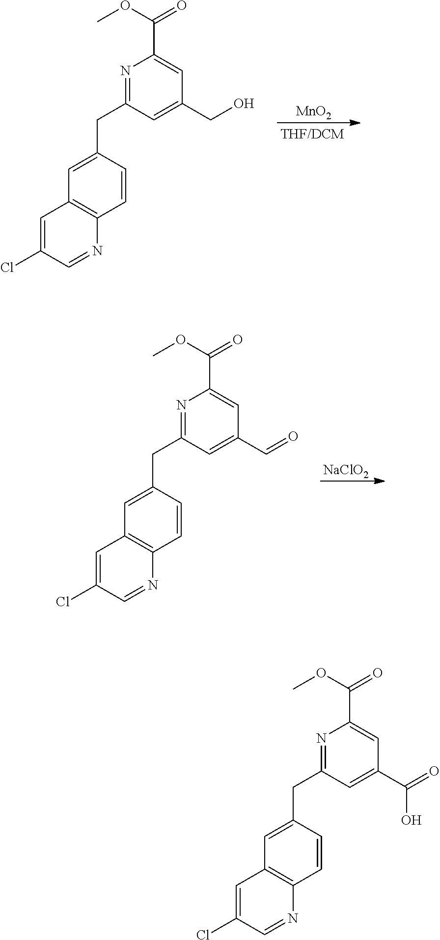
C1=C(CC2=NC(C(OC)=O)=CC(CO)=C2)C=CC2=C1C=C(Cl)C=N2.[MnO2].C1=C(CC2=NC(C(OC)=O)=CC(C=O)=C2)C=CC2=C1C=C(Cl)C=N2.[NaClO2].C1=C(CC2=NC(C(OC)=O)=CC(C(=O)O)=C2)C=CC2=C1C=C(Cl)C=N2
